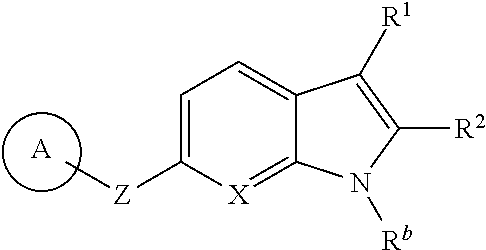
[A].C1=C([Z]C)[X]=C2C(=C1)C([R1])=C([R2])N2[Rb]
